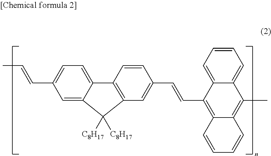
C1=C2C(=CC=C1C=CC)C1=C(C=C(C=CC3=C4C(=C(C)C5=CC=CC=C35)C=CC=C4)C=C1)C2([C8H17])[C8H17]
